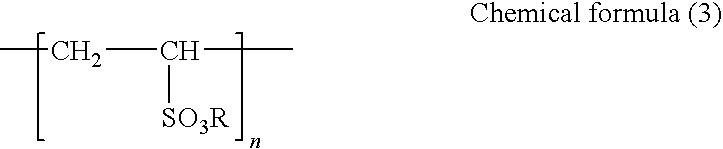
CCC(C)[SO3R]
